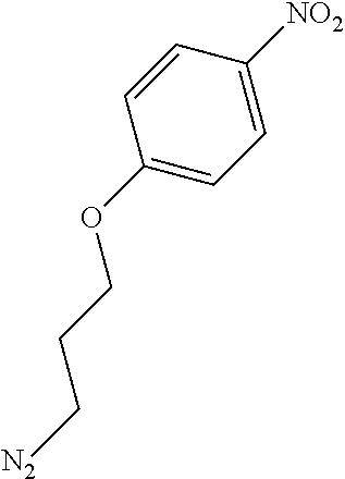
C1(OCCC[N2])=CC=C([NO2])C=C1
